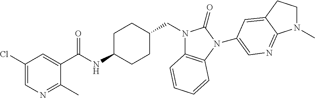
C1(Cl)=CN=C(C)C(C(NC2CCC(CN3C4=C(N(C5=CN=C6N(C)CCC6=C5)C3=O)C=CC=C4)CC2)=O)=C1
